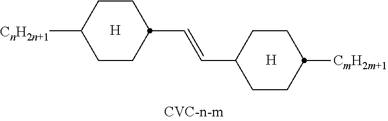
[H].C1CC([CnH2n+1])CCC1C=CC1CCC([CmH2m+1])CC1.[H]
